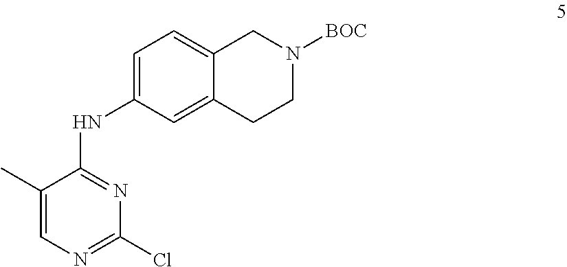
C1=C(NC2=NC(Cl)=NC=C2C)C=C2C(=C1)CN([BOC])CC2
